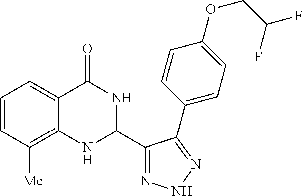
C1=CC([Me])=C2C(=C1)C(=O)NC(C1=NNN=C1C1=CC=C(OCC(F)F)C=C1)N2
